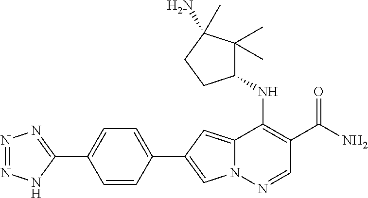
N12C(=CC(C3=CC=C(C4=NN=NN4)C=C3)=C1)C(NC1C(C)(C)C(N)(C)CC1)=C(C(N)=O)C=N2
